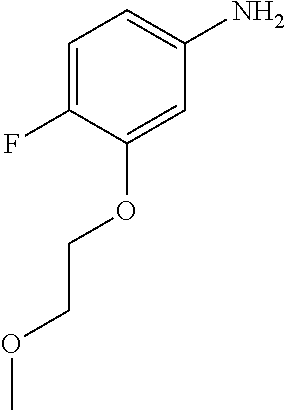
C1=C(F)C(OCCOC)=CC(N)=C1
